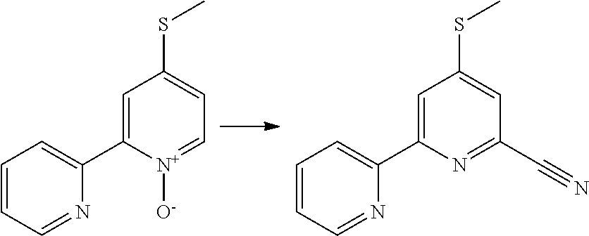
C1=CC=NC(C2=CC(SC)=CC=[N+]2[O-])=C1.C1=CC=NC(C2=CC(SC)=CC(C#N)=N2)=C1
